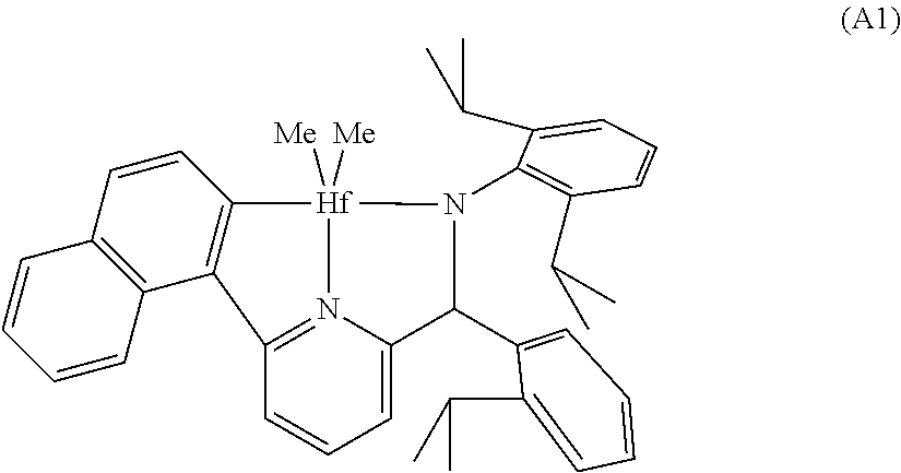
C12=C(C=CC3=C1C1=N4[Hf]3([Me])([Me])N(C3=C(C(C)C)C=CC=C3C(C)C)C(C3=CC=CC=C3C(C)C)C4=CC=C1)C=CC=C2
